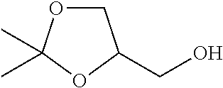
C1OC(C)(C)OC1CO
